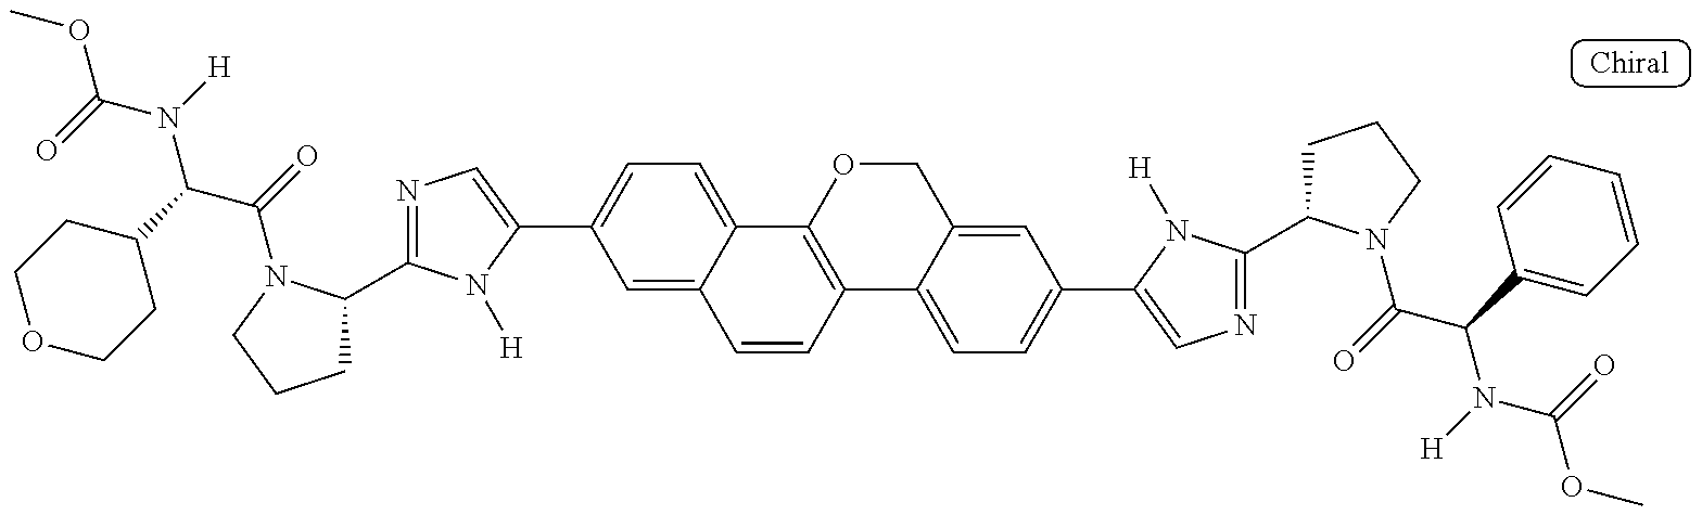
COC(=O)N([H])C(C1CCOCC1)C(=O)N1C(C2=NC=C(C3=CC=C4C(=C3)C=CC3=C4OCC4=CC(C5=CN=C(C6CCCN6C(C(N(C(OC)=O)[H])C6=CC=CC=C6)=O)N5[H])=CC=C43)N2[H])CCC1
